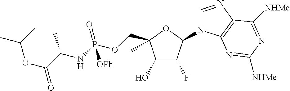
C1(O)C(F)C(N2C=NC3=C2N=C([NHMe])N=C3[NHMe])OC1(COP(NC(C(OC(C)C)=O)C)(=O)[OPh])C
